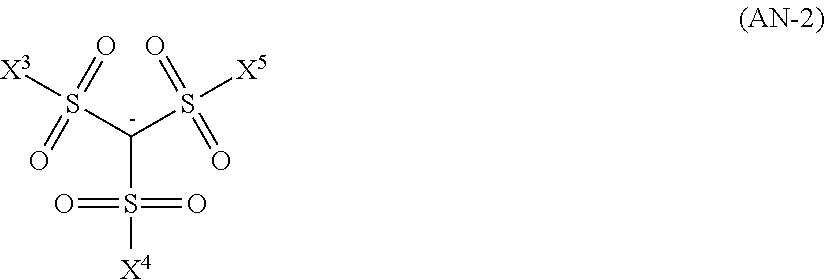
S([C-](S([X5])(=O)=O)S([X4])(=O)=O)([X3])(=O)=O
